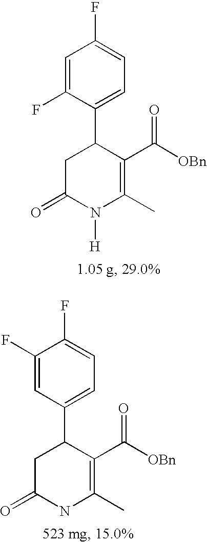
C1(F)=CC(C2CC(=O)NC(C)=C2C([OBn])=O)=CC=C1F.C1=C(F)C(C2CC(=O)N([H])C(C)=C2C([OBn])=O)=CC=C1F
